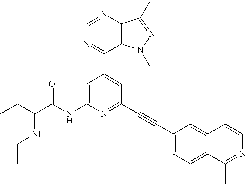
C1=NC2=C(C(C3=CC(C#CC4=CC=C5C(=C4)C=CN=C5C)=NC(NC(C(CC)NCC)=O)=C3)=N1)N(C)N=C2C
